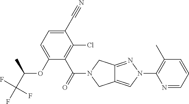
C1(C#N)=CC=C(OC(C(F)(F)F)C)C(C(=O)N2CC3=CN(C4=C(C)C=CC=N4)N=C3C2)=C1Cl
